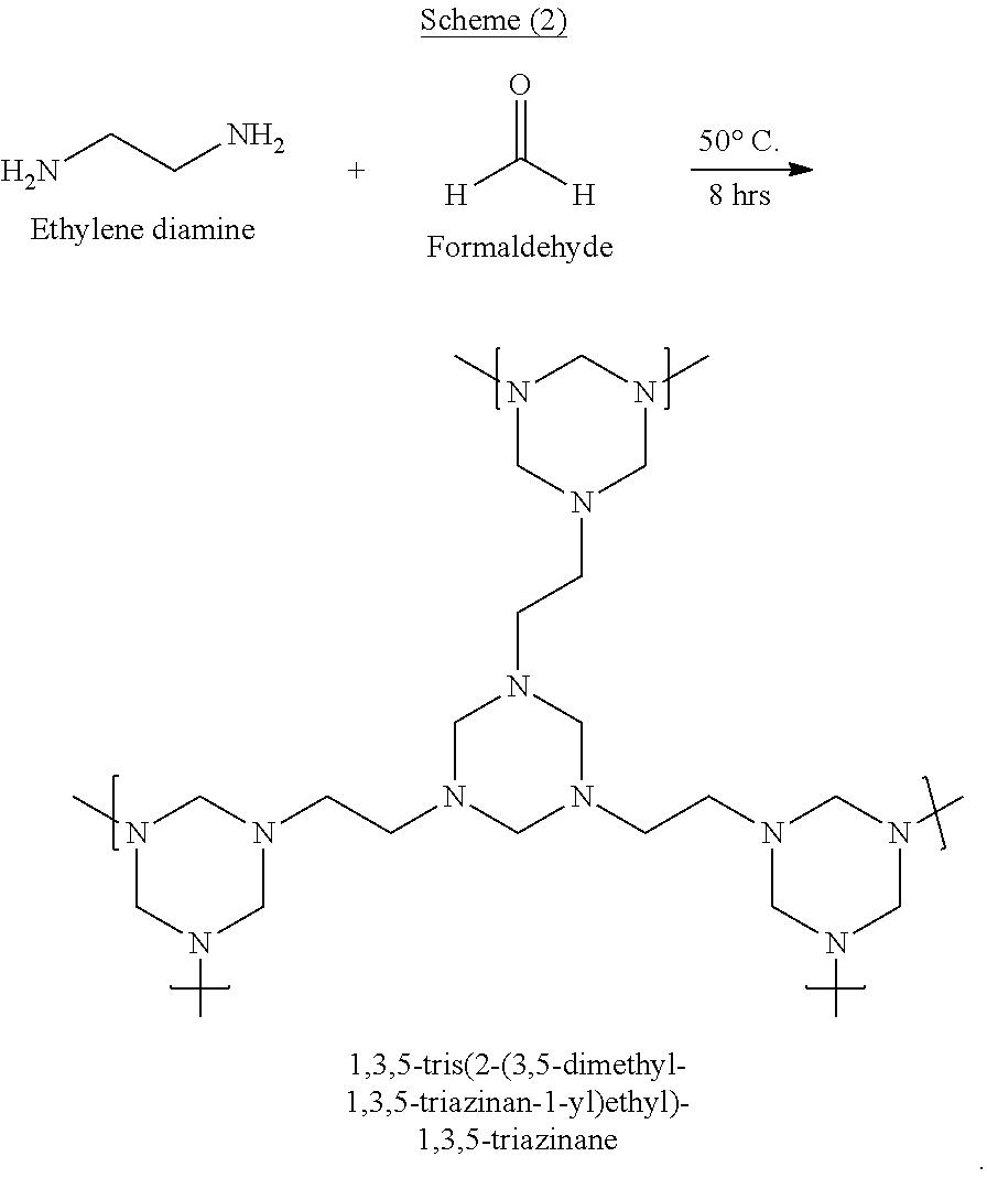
NCCN.[H]C([H])=O.N1(C)CN(C)CN(CCN2CN(CCN3CN(C)CN(C)C3)CN(CCN3CN(C)CN(C)C3)C2)C1
